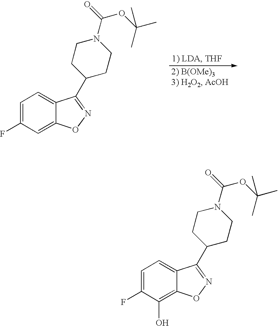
C1=C(F)C(O)=C2C(=C1)C(C1CCN(C(=O)OC(C)(C)C)CC1)=NO2.C1=C(F)C=C2C(=C1)C(C1CCN(C(=O)OC(C)(C)C)CC1)=NO2
